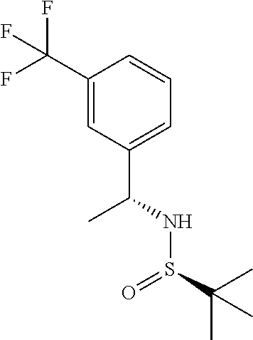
C(C1=CC(C(NS(C(C)(C)C)=O)C)=CC=C1)(F)(F)F
